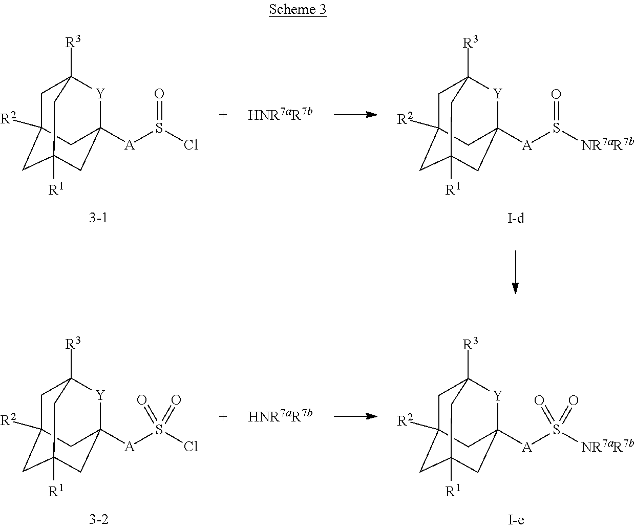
C1C2([R2])CC3([R1])CC([A]S([NR7aR7b])(=O)=O)([Y]C1([R3])C3)C2.C1C2([R2])CC3([R1])CC([A]S(Cl)(=O)=O)([Y]C1([R3])C3)C2.C1C2([R2])CC3([R1])CC([A]S(Cl)=O)([Y]C1([R3])C3)C2.C1C2([R2])CC3([R1])CC([A]S([NR7aR7b])=O)([Y]C1([R3])C3)C2
